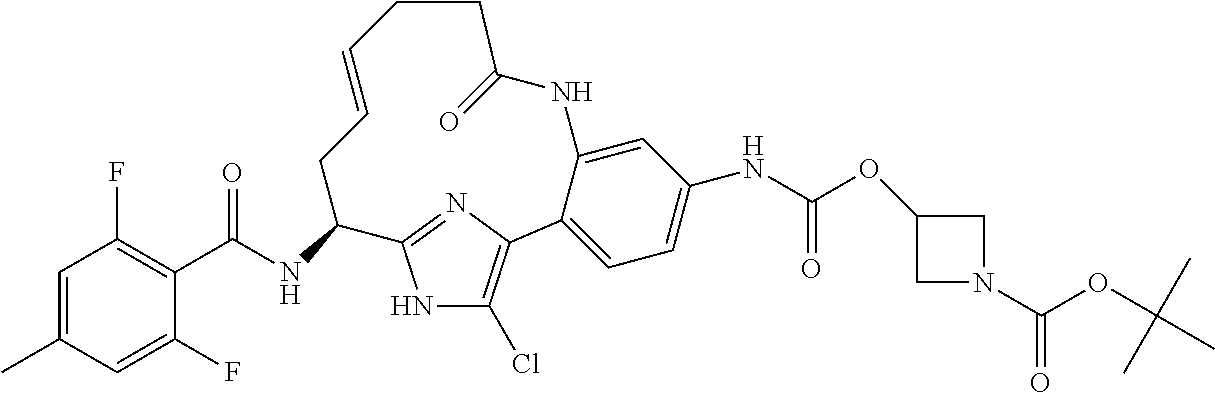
C1=C(C)C=C(F)C(C(NC2CC=CCCC(=O)NC3=CC(NC(OC4CN(C(OC(C)(C)C)=O)C4)=O)=CC=C3C3=C(Cl)NC2=N3)=O)=C1F
